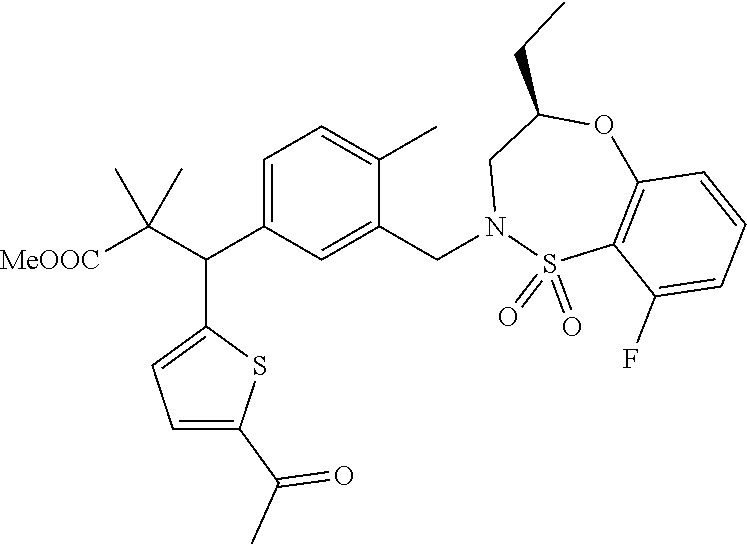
C1=C(C(C([MeOOC])(C)C)C2=CC=C(C(=O)C)S2)C=C(CN2S(=O)(=O)C3=C(OC(CC)C2)C=CC=C3F)C(C)=C1
